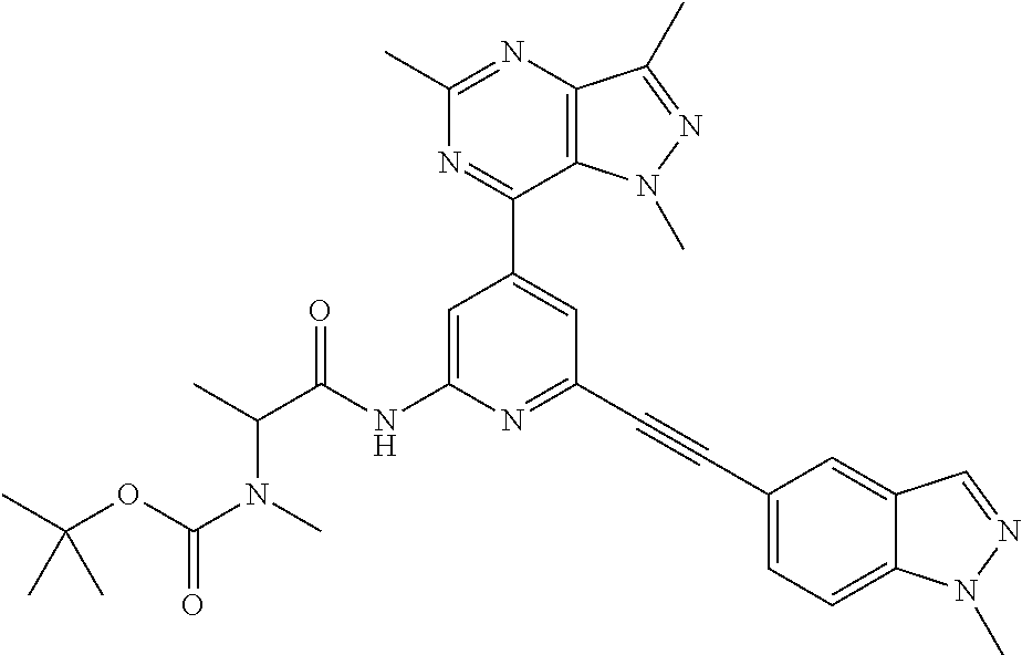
C1(C2=CC(C#CC3=CC=C4C(=C3)C=NN4C)=NC(NC(C(C)N(C)C(OC(C)(C)C)=O)=O)=C2)=NC(C)=NC2=C1N(C)N=C2C
